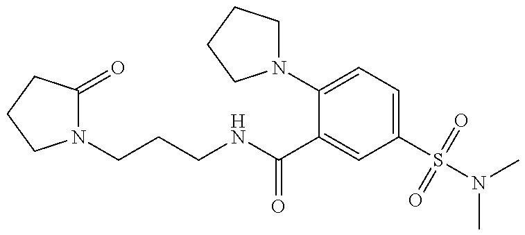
N1(CCCNC(=O)C2=CC(S(N(C)C)(=O)=O)=CC=C2N2CCCC2)C(=O)CCC1
